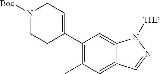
C1(C2=CCN([Boc])CC2)=C(C)C=C2C(=C1)N([THP])N=C2
